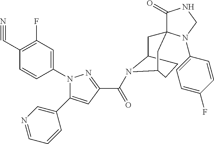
N1(C2=CC(F)=C(C#N)C=C2)C(C2=CN=CC=C2)=CC(C(=O)N2C3CCCC2CC2(C3)C(=O)NCN2C2=CC=C(F)C=C2)=N1
